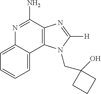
C12=C(C(N)=NC3=CC=CC=C13)N=C([H])N2CC1(O)CCC1
